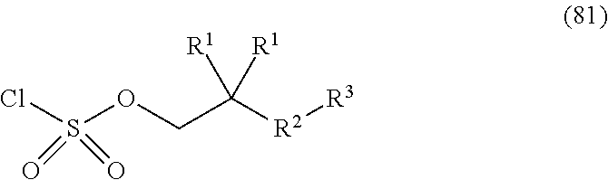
O(CC([R2][R3])([R1])[R1])S(=O)(Cl)=O
